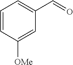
C1=CC([OMe])=CC(C=O)=C1
